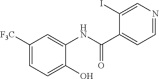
C1([F3C])=CC=C(O)C(NC(C2=CC=NC=C2I)=O)=C1
